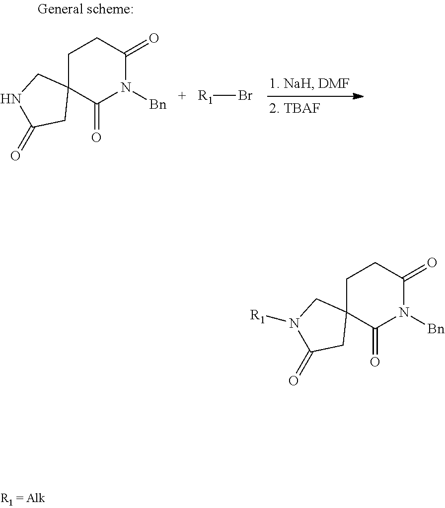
C1C2(C(=O)N([Bn])C(=O)C1)CNC(=O)C2.[R1]Br.C1C2(C(=O)N([Bn])C(=O)C1)CN([R1])C(=O)C2
